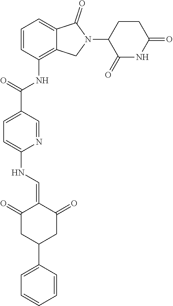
C1=CC(NC(C2=CC=C(NC=C3C(=O)CC(C4=CC=CC=C4)CC3=O)N=C2)=O)=C2C(=C1)C(=O)N(C1C(=O)NC(=O)CC1)C2
